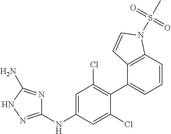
C12=C(C=CC=C1C1=C(Cl)C=C(NC3=NNC(N)=N3)C=C1Cl)N(S(C)(=O)=O)C=C2
